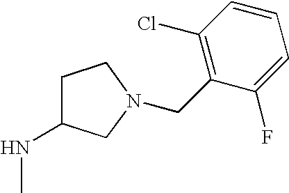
C1C(NC)CN(CC2=C(Cl)C=CC=C2F)C1
